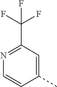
N1=C(C(F)(F)F)C=C(C)C=C1
